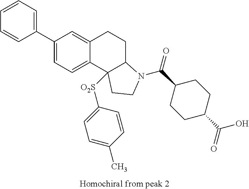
C1(C2=CC=CC=C2)=CC=C2C(=C1)CCC1C2([O2S]C2=CC=C(C)C=C2)CCN1C(C1CCC(C(=O)O)CC1)=O
